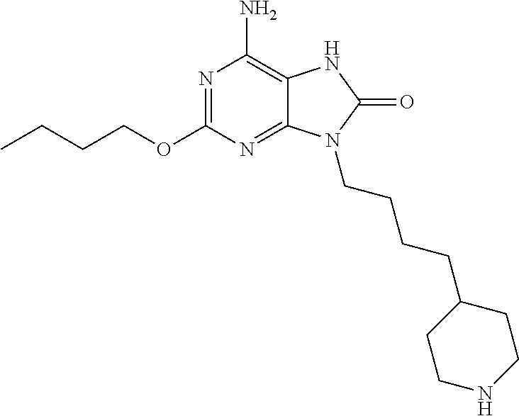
N1=C(OCCCC)N=C2C(=C1N)NC(=O)N2CCCCC1CCNCC1
